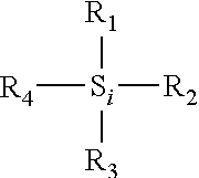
[Si]([R2])([R4])([R1])[R3]
